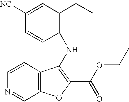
N(C1=C(C(OCC)=O)OC2=C1C=CN=C2)C1=C(CC)C=C([NC])C=C1
